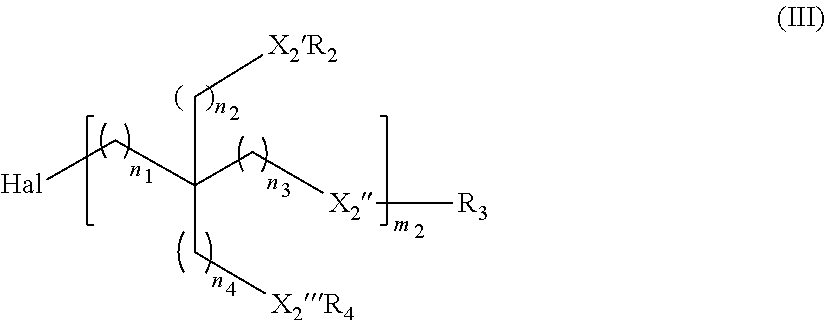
[Hal]CC(C[X2][R3])(C[X2R4])C[X2R2]
